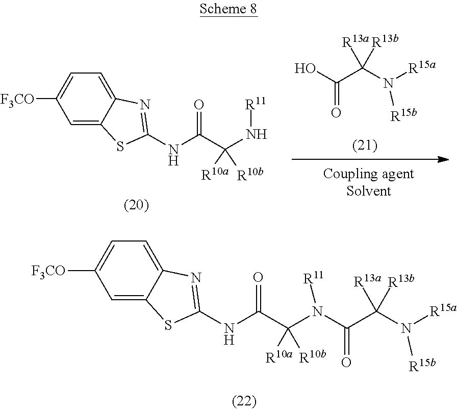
C1=C2C(=CC=C1[F3CO])N=C(NC(C(N[R11])([R10a])[R10b])=O)S2.OC(C(N([R15a])[R15b])([R13a])[R13b])=O.C1=C2C(=CC=C1[F3CO])N=C(NC(C(N([R11])C(C(N([R15a])[R15b])([R13a])[R13b])=O)([R10a])[R10b])=O)S2
